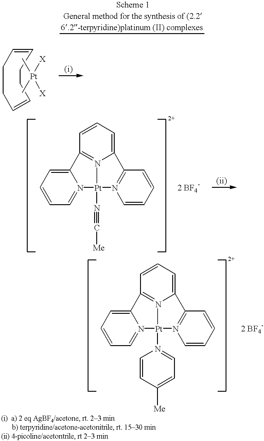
C1CC=CCCC=C1.C[Pt](C)([X])[X].C12=CC=CC3=N1[Pt](N#C[Me])(N1=CC=CC=C31)N1=C2C=CC=C1.C12=CC=CC3=N1[Pt](N1=CC=C([Me])C=C1)(N1=CC=CC=C31)N1=C2C=CC=C1
